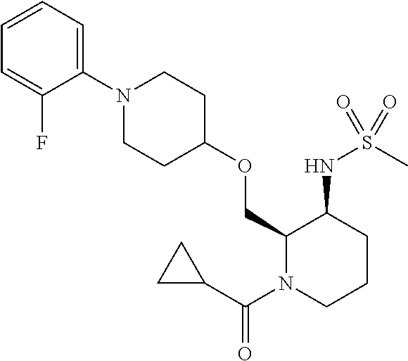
C1(COC2CCN(C3=CC=CC=C3F)CC2)N(C(C2CC2)=O)CCCC1NS(C)(=O)=O
